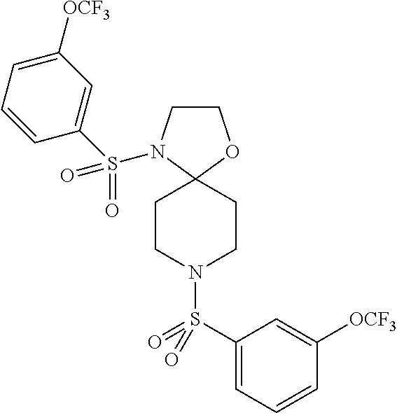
C1CN(S(C2=CC([OCF3])=CC=C2)(=O)=O)C2(O1)CCN(S(C1=CC=CC([OCF3])=C1)(=O)=O)CC2
